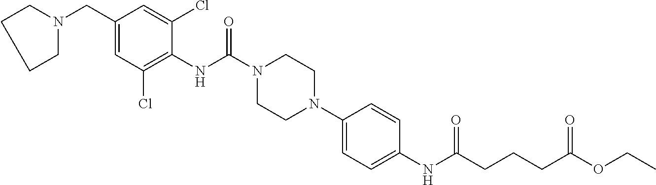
C1(CN2CCCC2)=CC(Cl)=C(NC(N2CCN(C3=CC=C(NC(CCCC(OCC)=O)=O)C=C3)CC2)=O)C(Cl)=C1
